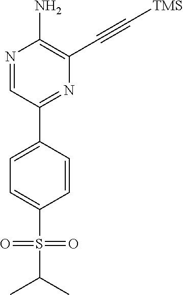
N1=CC(C2=CC=C(S(=O)(=O)C(C)C)C=C2)=NC(C#C[TMS])=C1N
